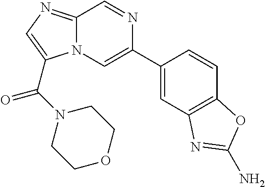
C12=NC=C(C(N3CCOCC3)=O)N1C=C(C1=CC3=C(C=C1)OC(N)=N3)N=C2
